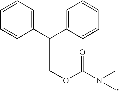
C1=CC2=C(C=C1)C1=C(C2COC(N(C)C)=O)C=CC=C1
